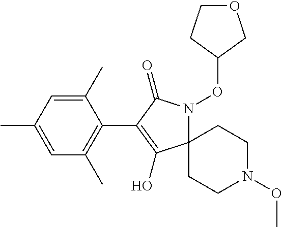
C1(C)=CC(C)=CC(C)=C1C1=C(O)C2(N(OC3COCC3)C1=O)CCN(OC)CC2
